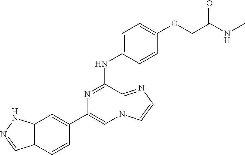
C1(C2=CC3=C(C=C2)C=NN3)=CN2C(=NC=C2)C(NC2=CC=C(OCC(NC)=O)C=C2)=N1
